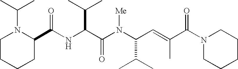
N(C(C(N(C(C(C)C)C=C(C)C(N1CCCCC1)=O)[Me])=O)C(C)C)C(C1N(C(C)C)CCCC1)=O
